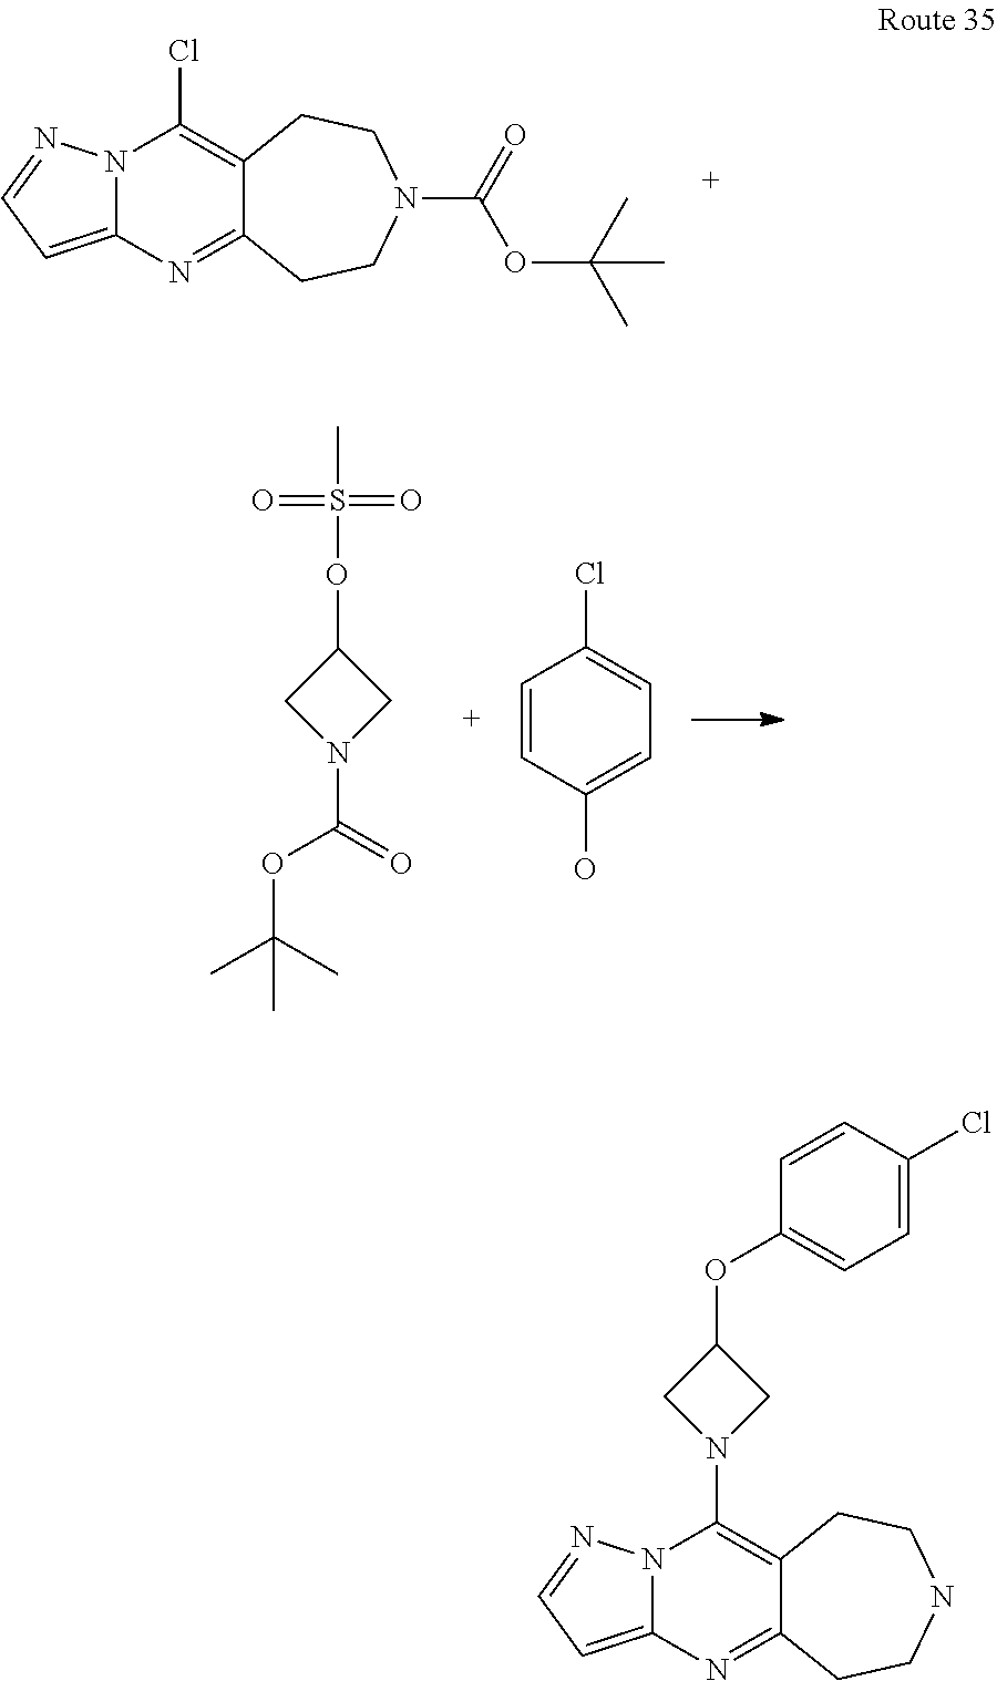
N12C(=CC=N1)N=C1C(=C2Cl)CCN(C(=O)OC(C)(C)C)CC1.C1N(C(=O)OC(C)(C)C)CC1OS(C)(=O)=O.C1=CC(O)=CC=C1Cl.N12C(=CC=N1)N=C1C(=C2N2CC(OC3=CC=C(Cl)C=C3)C2)CCNCC1
